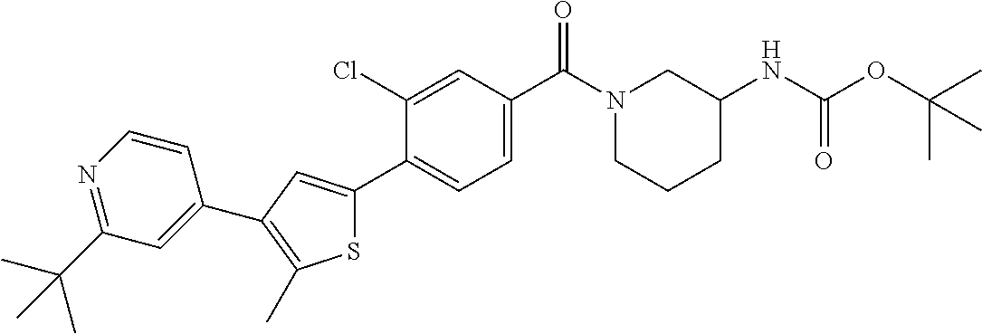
C1(NC(OC(C)(C)C)=O)CN(C(C2=CC=C(C3=CC(C4=CC(C(C)(C)C)=NC=C4)=C(C)S3)C(Cl)=C2)=O)CCC1
